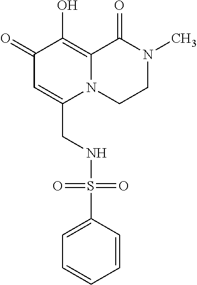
C1(=O)C=C(CNS(C2=CC=CC=C2)(=O)=O)N2C(=C1O)C(=O)N(C)CC2
